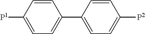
C1(C2=CC=C([P2])C=C2)=CC=C([P1])C=C1
